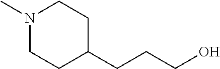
N1(C)CCC(CCCO)CC1
